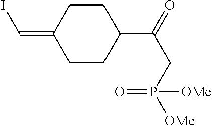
C1CC(=CI)CCC1C(=O)CP(=O)([OMe])[OMe]
